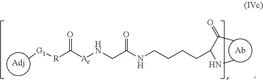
[Ab].[Adj].C[G1][R]C([Ac]NCC(NCCCCC(C(=O)C)NC)=O)=O
